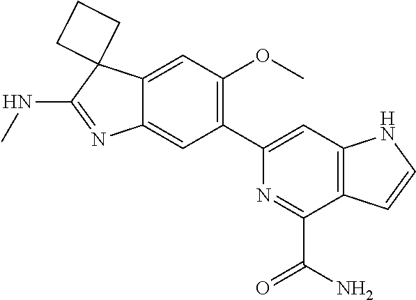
C1(C2=CC3=C(C(C(N)=O)=N2)C=CN3)=C(OC)C=C2C(=C1)N=C(NC)C21CCC1
